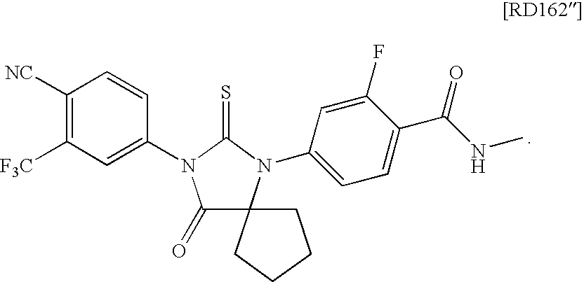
C1([NC])=C([F3C])C=C(N2C(=O)C3(N(C4=CC=C(C(=O)NC)C(F)=C4)C2=S)CCCC3)C=C1
